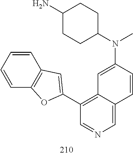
N(C1=CC2=C(C3=CC4=C(O3)C=CC=C4)C=NC=C2C=C1)(C1CCC(N)CC1)C
